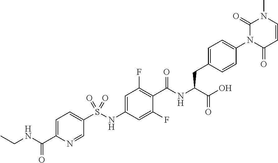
C1=CC(=O)N(C2=CC=C(CC(C(=O)O)NC(=O)C3=C(F)C=C(NS(C4=CC=C(C(NCC)=O)N=C4)(=O)=O)C=C3F)C=C2)C(=O)N1C
